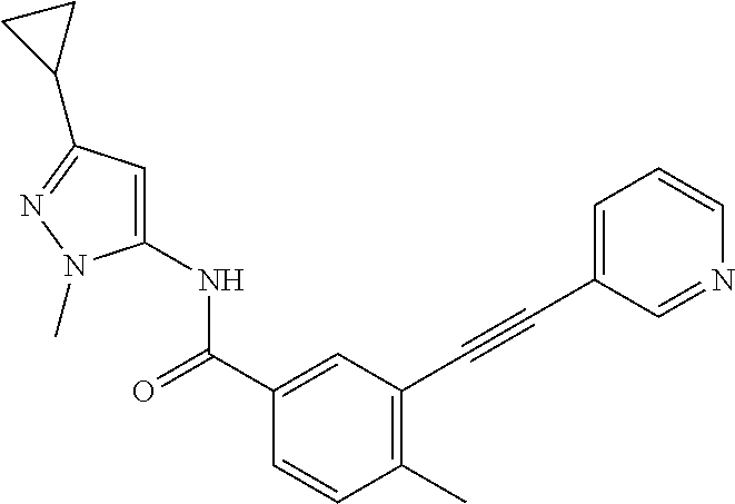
C1(C)=C(C#CC2=CC=CN=C2)C=C(C(NC2=CC(C3CC3)=NN2C)=O)C=C1
